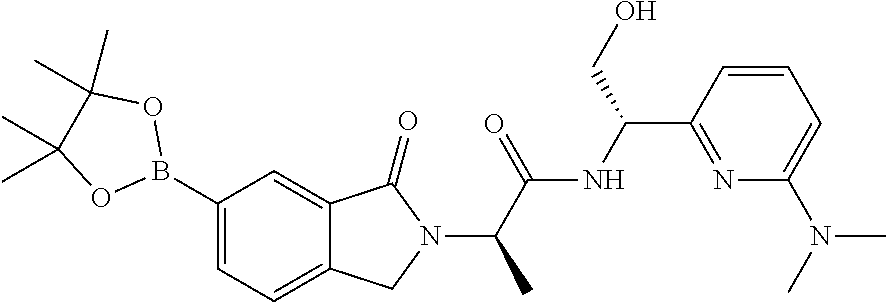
C12=CC=C(B3OC(C)(C)C(C)(C)O3)C=C1C(=O)N(C(C(=O)NC(C1=NC(N(C)C)=CC=C1)CO)C)C2
